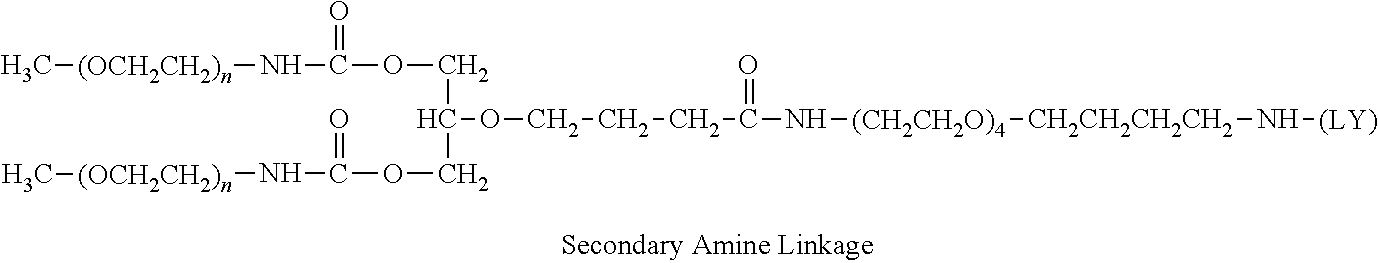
C[(OCH2CH2)n]NC(OCC(COC(N[(OCH2CH2)n]C)=O)OCCCC(N[(CH2CH2O)4][CH2CH2CH2CH2]N[(LY)])=O)=O
